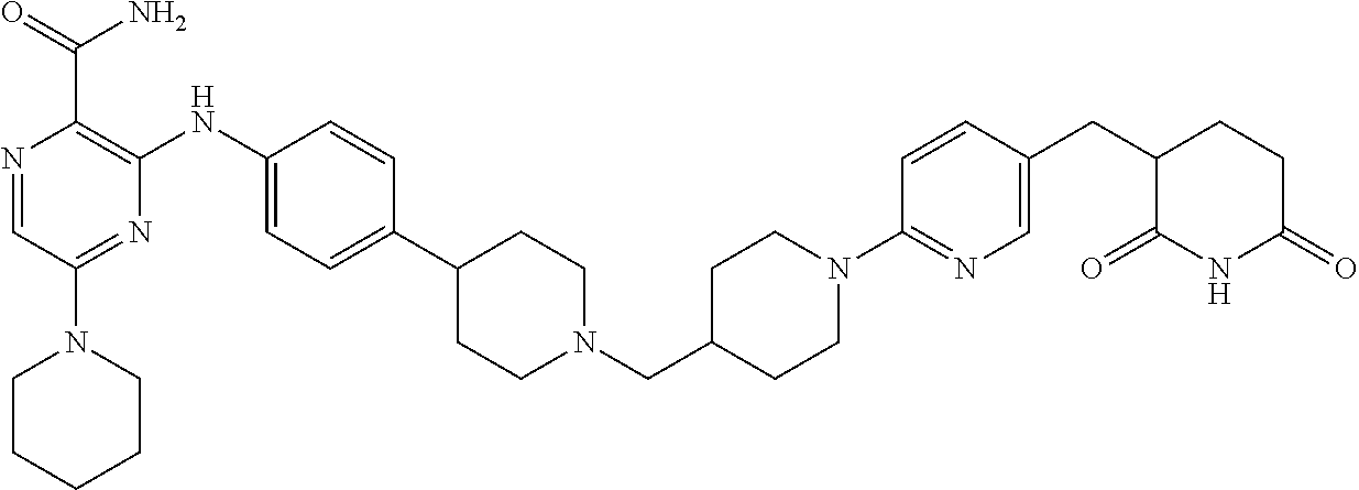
N1=CC(N2CCCCC2)=NC(NC2=CC=C(C3CCN(CC4CCN(C5=NC=C(CC6C(=O)NC(=O)CC6)C=C5)CC4)CC3)C=C2)=C1C(N)=O
